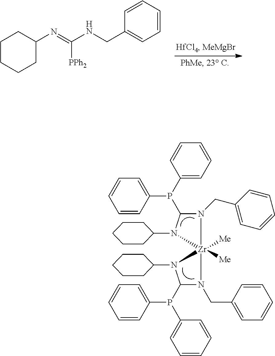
N1(CC2=CC=CC=C2)C(P(C2=CC=CC=C2)C2=CC=CC=C2)N(C2CCCCC2)[Zr]12([Me])([Me])N(CC1=CC=CC=C1)C(P(C1=CC=CC=C1)C1=CC=CC=C1)N2C1CCCCC1.C1CCCC(N=C([PPh2])NCC2=CC=CC=C2)C1
